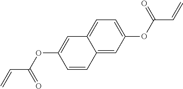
C12=CC(OC(C=C)=O)=CC=C1C=C(OC(C=C)=O)C=C2
